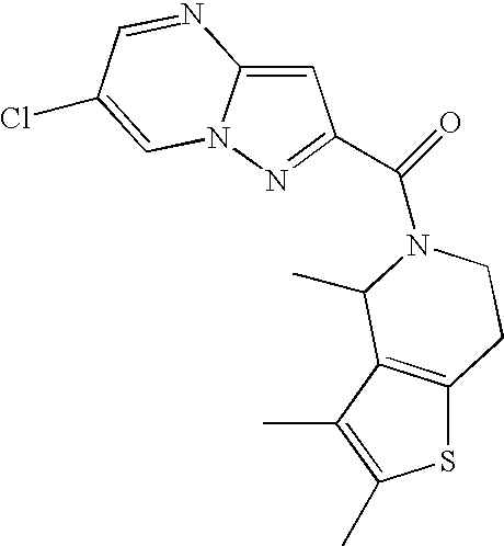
C1=C2N(N=C1C(N1CCC3=C(C(C)=C(C)S3)C1C)=O)C=C(Cl)C=N2
